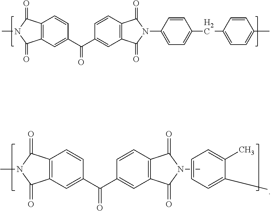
C12=C(C=C(C(C3=CC4=C(C=C3)C(=O)N(C3=CC=C(CC5=CC=C(C)C=C5)C=C3)C4=O)=O)C=C1)C(=O)N(C)C2=O.C12=C(C=C(C(C3=CC4=C(C=C3)C(=O)N(C)C4=O)=O)C=C1)C(=O)N(C)C2=O.C1=CC=C(C)C(C)=C1
